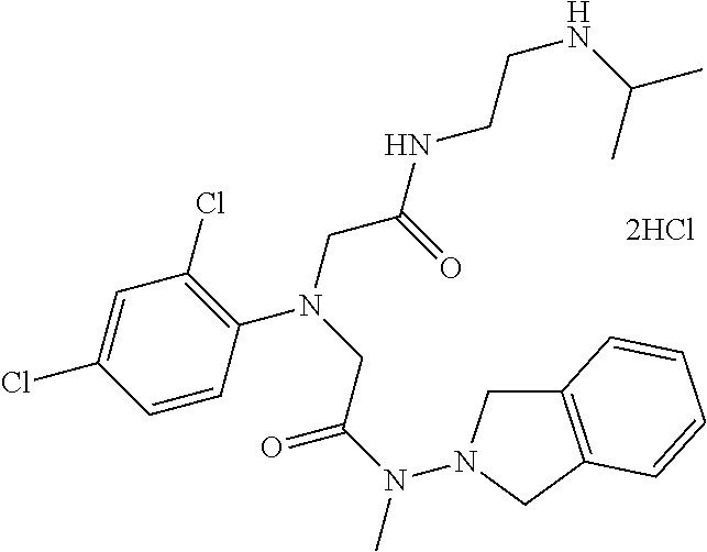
C12=C(CN(N(C(CN(CC(=O)NCCNC(C)C)C3=C(Cl)C=C(Cl)C=C3)=O)C)C1)C=CC=C2
